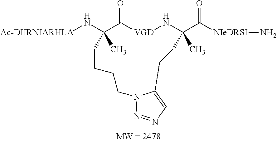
[Ac-DIIRNIARHLA]NC1(C)C(=O)[VGD]NC(C([NIeDRSI]N)=O)(C)CCC2=CN=NN2CCCC1
